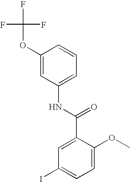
C1(OC(F)(F)F)=CC(NC(C2=CC(I)=CC=C2OC)=O)=CC=C1
